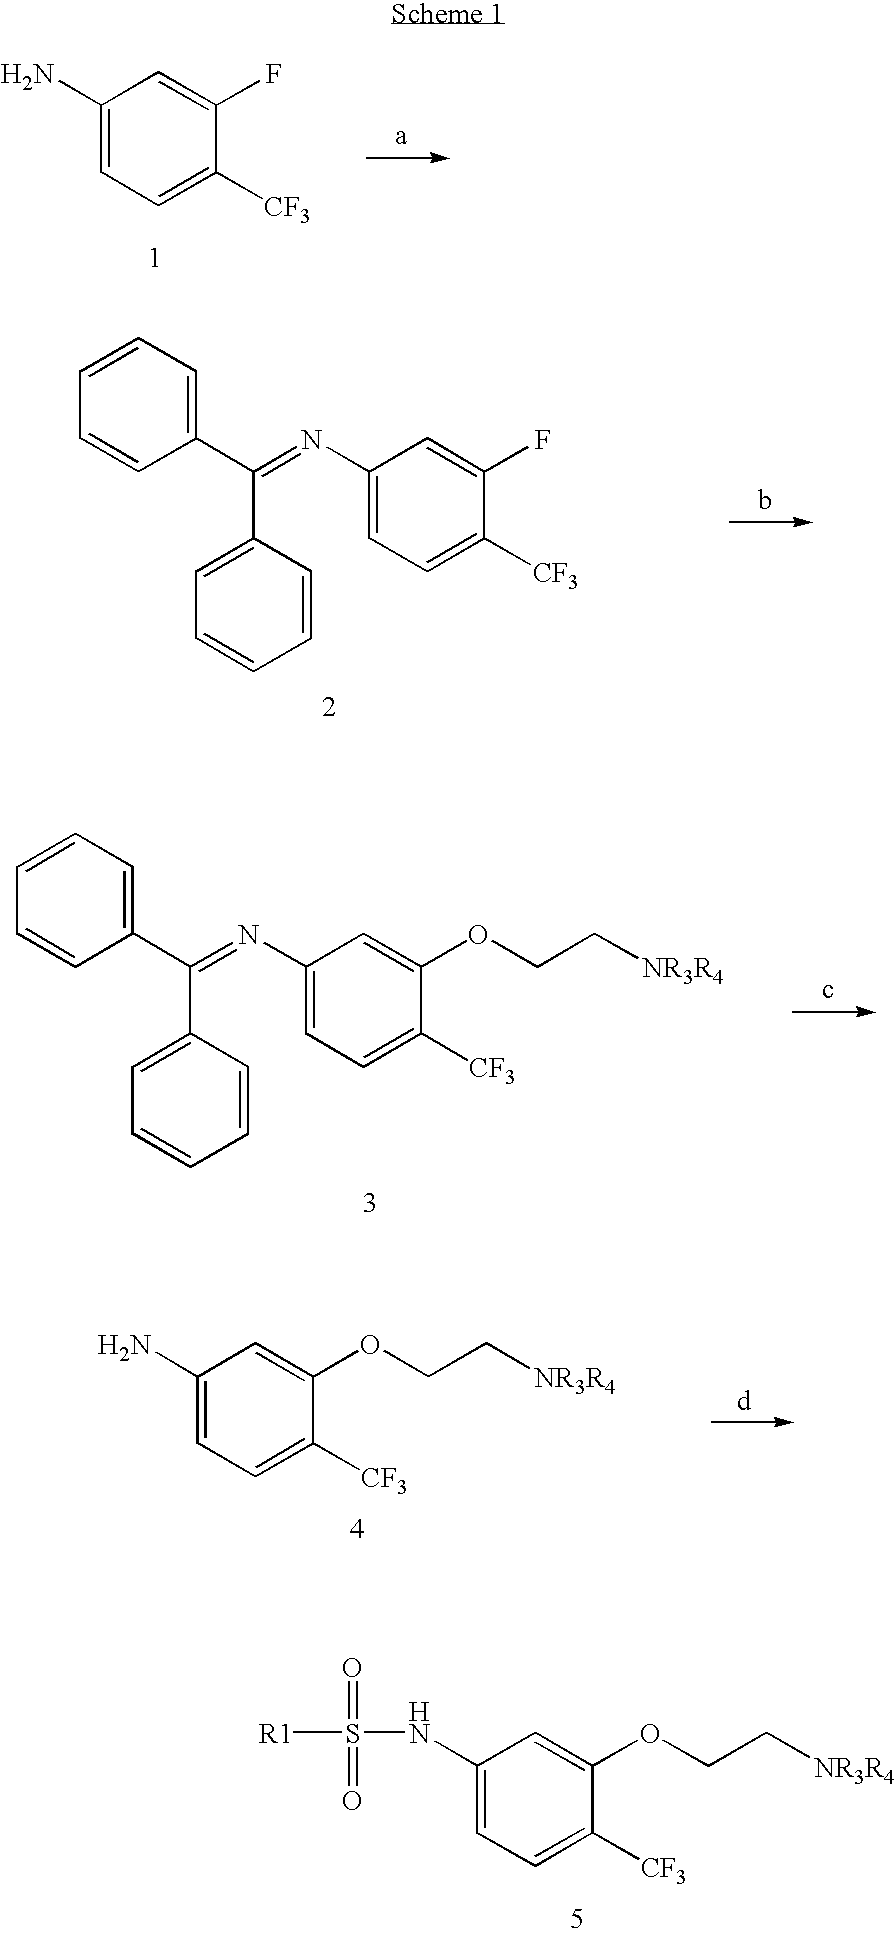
[R1]S(=O)(=O)NC1=CC=C([CF3])C(OCC[NR3R4])=C1.C1(N)=CC=C([CF3])C(F)=C1.C1(C(=NC2=CC=C([CF3])C(F)=C2)C2=CC=CC=C2)=CC=CC=C1.C1(C(=NC2=CC=C([CF3])C(OCC[NR3R4])=C2)C2=CC=CC=C2)=CC=CC=C1.C1(N)=CC=C([CF3])C(OCC[NR3R4])=C1
